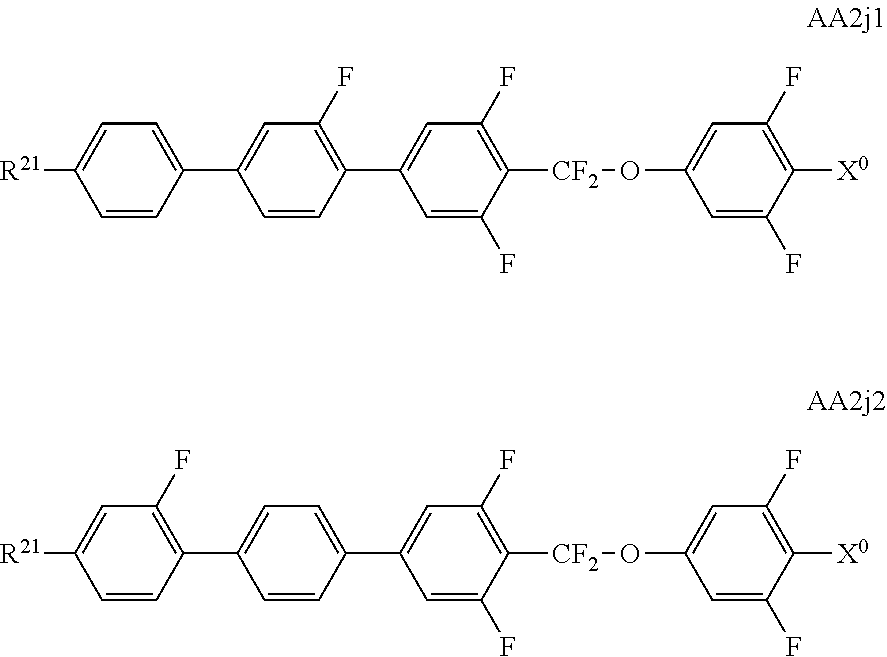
[R21]C1=CC=C(C2=CC(F)=C(C3=CC(F)=C([CF2]OC4=CC(F)=C([X0])C(F)=C4)C(F)=C3)C=C2)C=C1.[R21]C1=CC(F)=C(C2=CC=C(C3=CC(F)=C([CF2]OC4=CC(F)=C([X0])C(F)=C4)C(F)=C3)C=C2)C=C1
